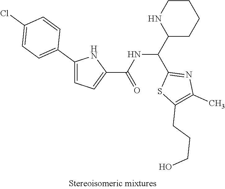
C1CNC(C(C2=NC(C)=C(CCCO)S2)NC(C2=CC=C(C3=CC=C(Cl)C=C3)N2)=O)CC1
